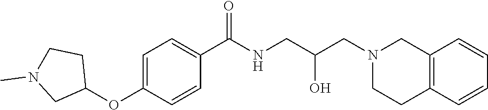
C1=C(OC2CCN(C)C2)C=CC(C(NCC(CN2CCC3=C(C2)C=CC=C3)O)=O)=C1
